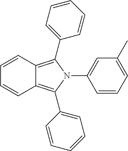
C12=C(C3=CC=CC=C3)N(C3=CC(C)=CC=C3)C(C3=CC=CC=C3)=C1C=CC=C2
